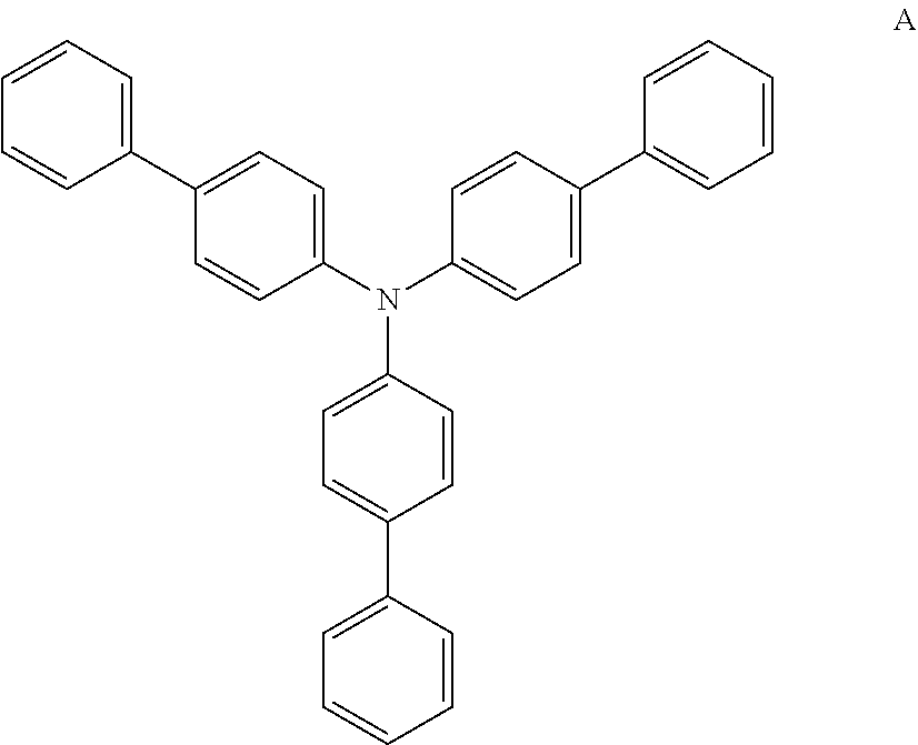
C1=CC=CC(C2=CC=C(N(C3=CC=C(C4=CC=CC=C4)C=C3)C3=CC=C(C4=CC=CC=C4)C=C3)C=C2)=C1
